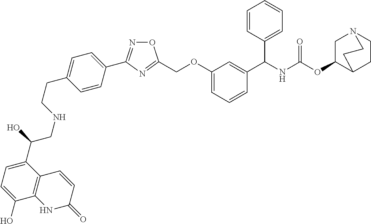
C1CC2C(OC(NC(C3=CC(OCC4=NC(C5=CC=C(CCNCC(C6=CC=C(O)C7=C6C=CC(=O)N7)O)C=C5)=NO4)=CC=C3)C3=CC=CC=C3)=O)CN1CC2
